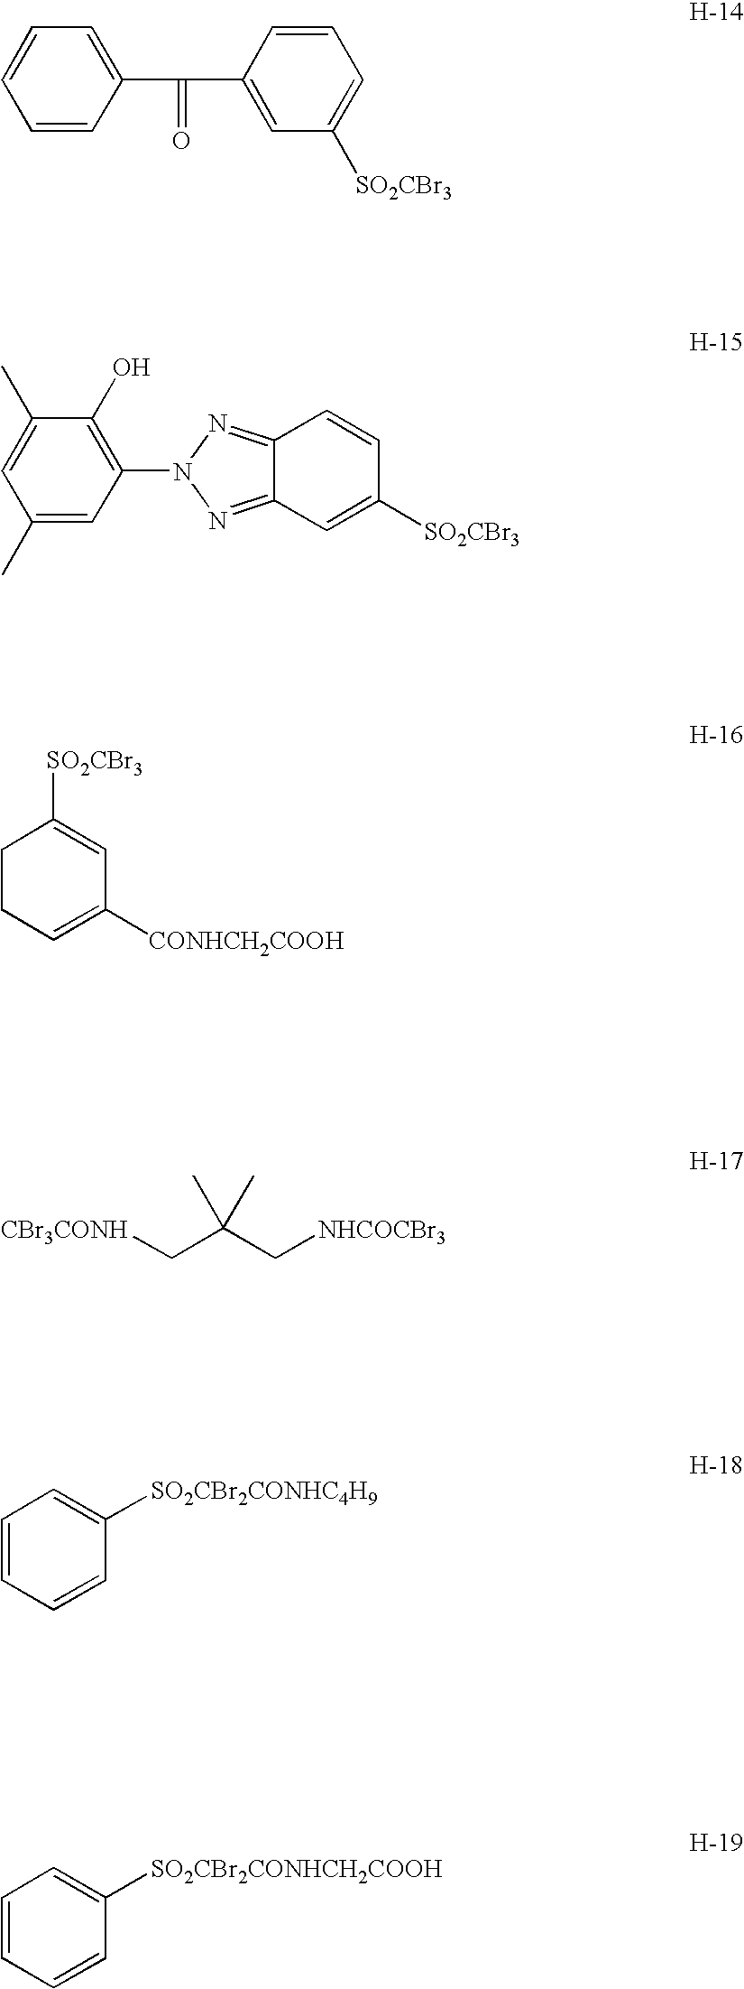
C(=O)(C1=CC=CC=C1)C1=CC([SO2CBr3])=CC=C1.C1(C)=CC(N2N=C3C(=N2)C=CC([SO2CBr3])=C3)=C(O)C(C)=C1.C1CC([SO2CBr3])=CC([CONHCH2COOH])=C1.[CBr3CONH]CC(C[NHCOCBr3])(C)C.C1=CC=CC([SO2CBr2CONHC4H9])=C1.C1=CC=CC([SO2CBr2CONHCH2COOH])=C1
